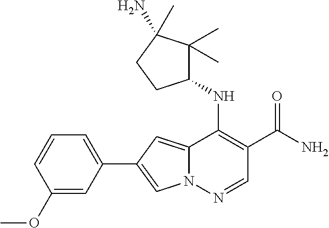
N12C(=CC(C3=CC=CC(OC)=C3)=C1)C(NC1C(C)(C)C(N)(C)CC1)=C(C(N)=O)C=N2
